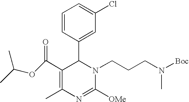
C1(C(OC(C)C)=O)=C(C)N=C([OMe])N(CCCN(C)[Boc])C1C1=CC(Cl)=CC=C1
